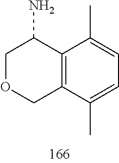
C1OCC2=C(C1N)C(C)=CC=C2C
